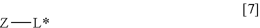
[Z][L*]
